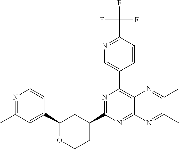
C1(C2=C3C(=NC(C4CCOC(C5=CC(C)=NC=C5)C4)=N2)N=C(C)C(C)=N3)=CN=C(C(F)(F)F)C=C1
